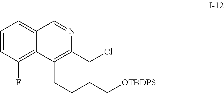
C1=CC(F)=C2C(=C1)C=NC(CCl)=C2CCCC[OTBDPS]
